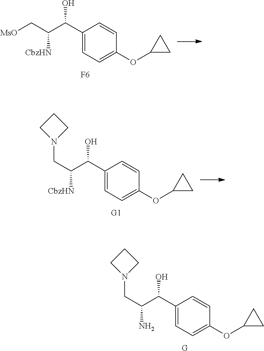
C1(C(C(C[MsO])[CbzHN])O)=CC=C(OC2CC2)C=C1.[F6].C1(C(C(CN2CCC2)[CbzHN])O)=CC=C(OC2CC2)C=C1.[G1].C1(C(C(CN2CCC2)N)O)=CC=C(OC2CC2)C=C1.[G]
